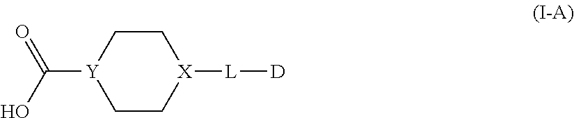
C1C[X]([L][D])CC[Y]1C(=O)O
